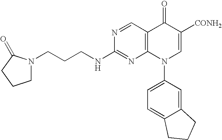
N1=CC2=C(N=C1NCCCN1CCCC1=O)N(C1=CC=C3C(=C1)CCC3)C=C([CONH2])C2=O
